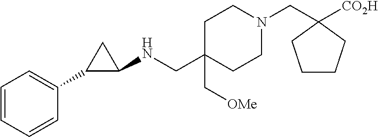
C1C(C[OMe])(CNC2CC2C2=CC=CC=C2)CCN(CC2([CO2H])CCCC2)C1
